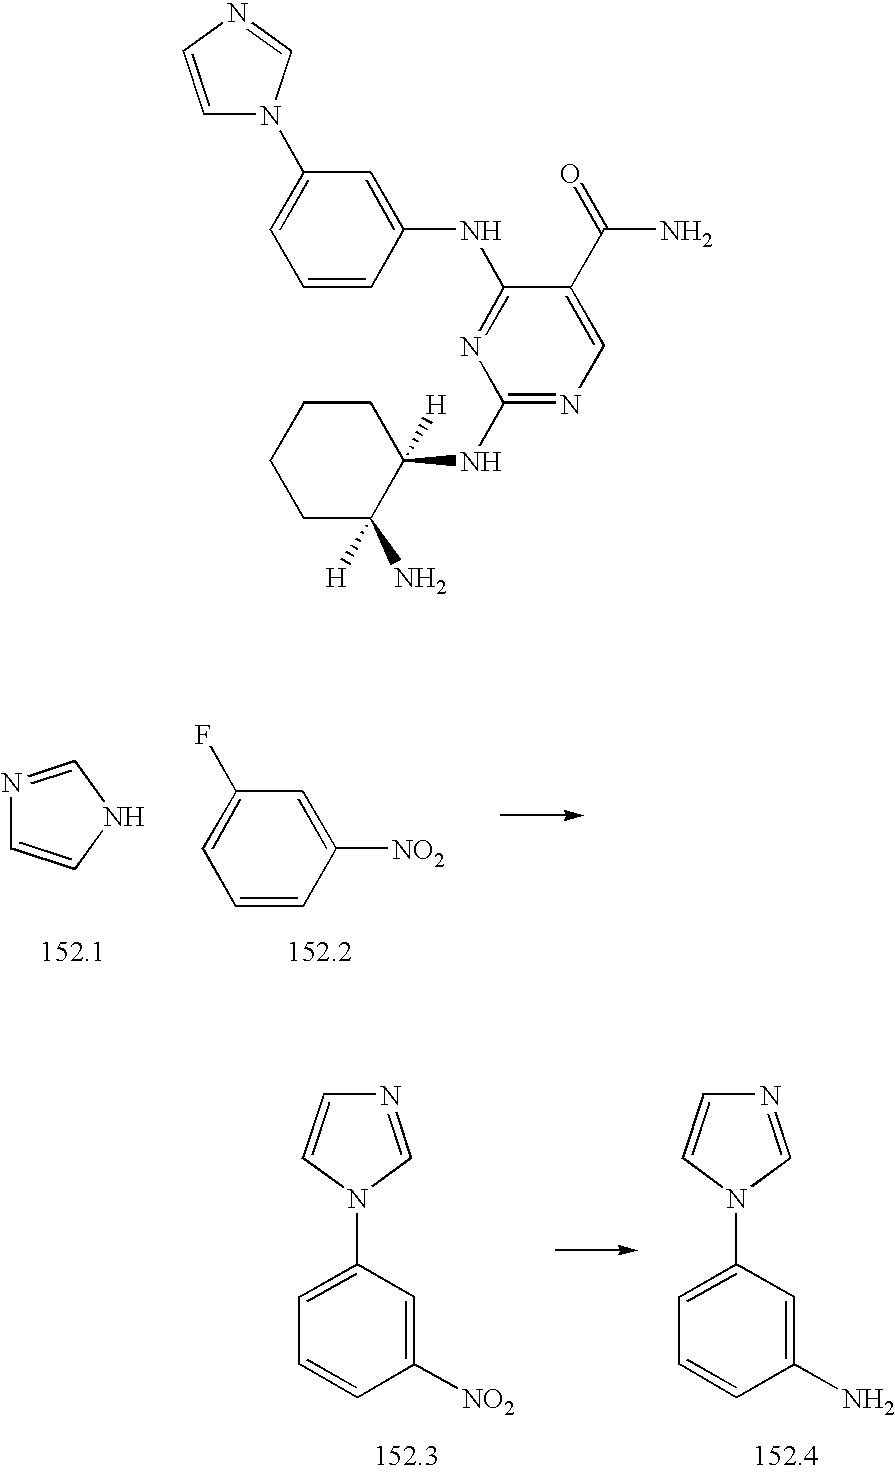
N1=CNC=C1.C1=C(F)C=C([NO2])C=C1.C1=C(N2C=NC=C2)C=C([NO2])C=C1.C1=C(N2C=NC=C2)C=C(N)C=C1.N1=C(NC2=CC(N3C=CN=C3)=CC=C2)C(C(=O)N)=CN=C1NC1([H])CCCCC1(N)[H]
